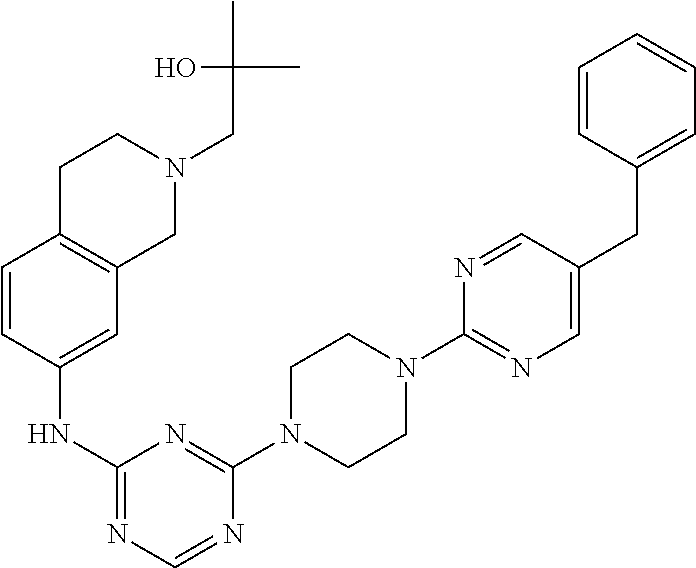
C1(N2CCN(C3=NC(NC4=CC5=C(C=C4)CCN(CC(C)(O)C)C5)=NC=N3)CC2)=NC=C(CC2=CC=CC=C2)C=N1
